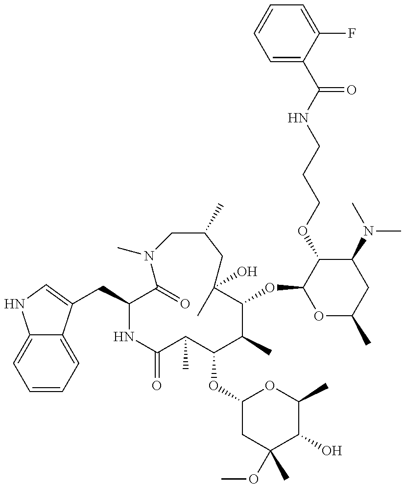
C(C1NC(=O)C(C)C(OC2CC(C)(OC)C(O)C(C)O2)C(C)C(OC2OC(C)CC(N(C)C)C2OCCCNC(=O)C2=CC=CC=C2F)C(C)(O)CC(C)CN(C)C1=O)C1=CNC2=CC=CC=C21
